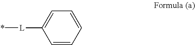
C1=CC=CC=C1[L]*
